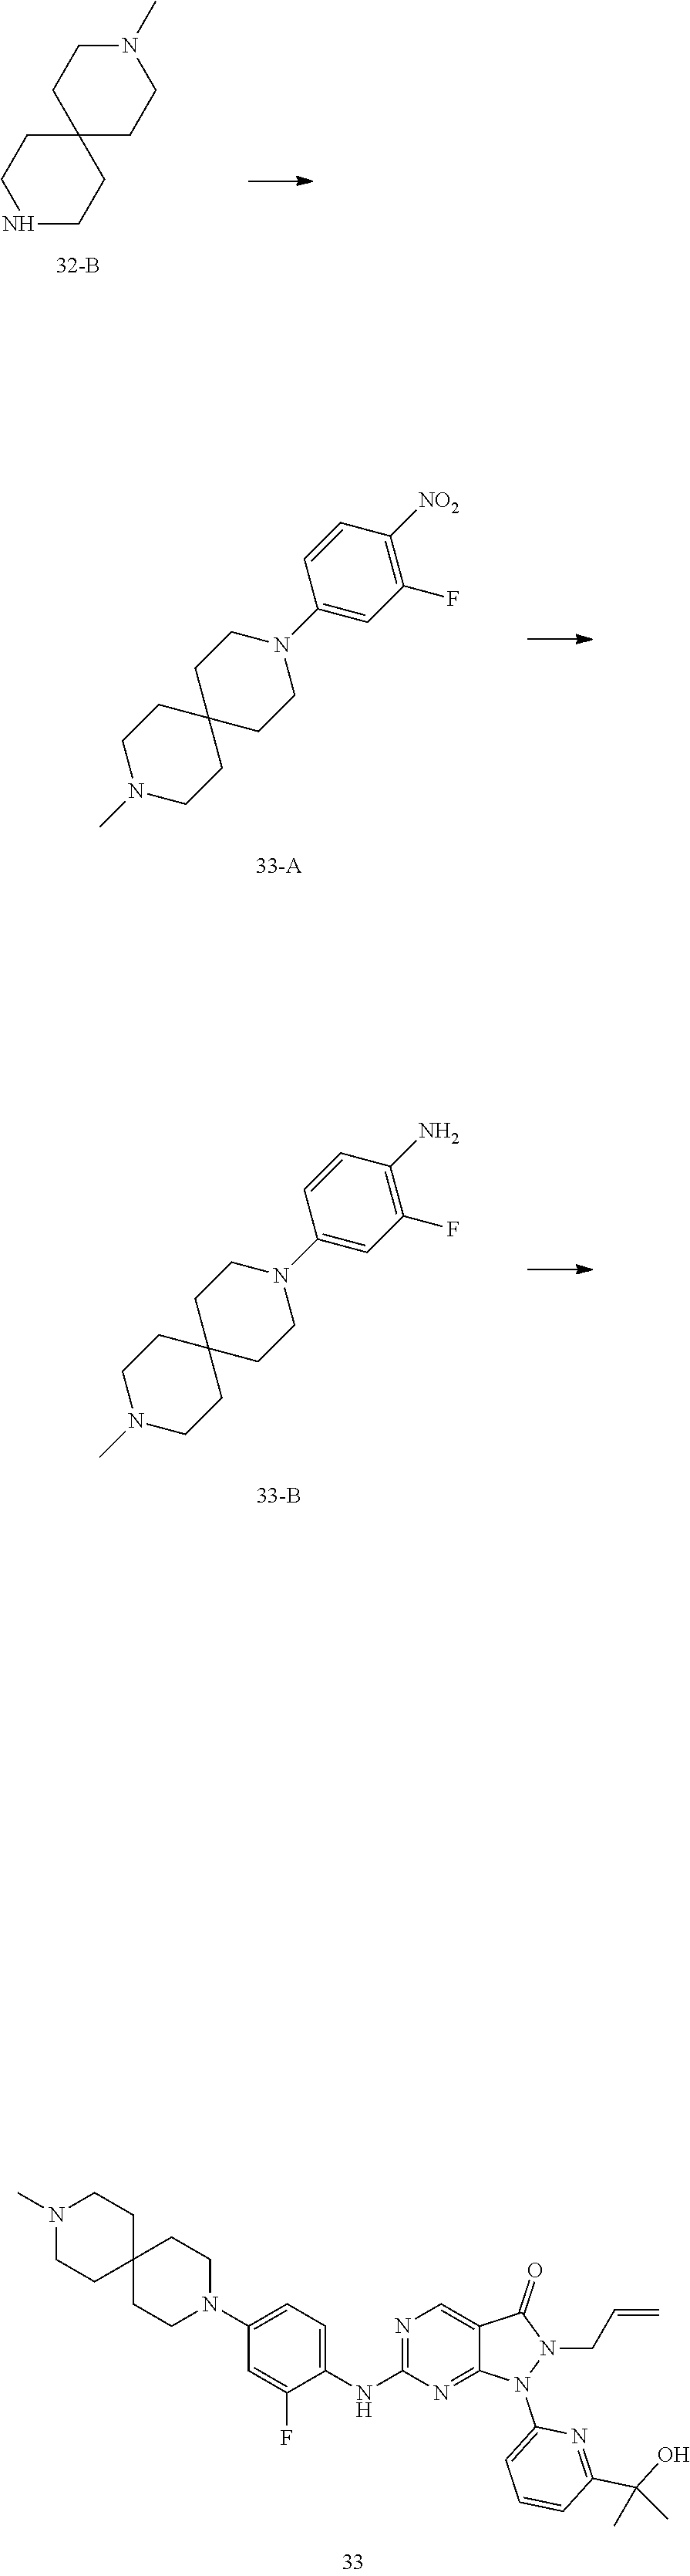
N1(C)CCC2(CC1)CCNCC2.C1(N2CCC3(CC2)CCN(C)CC3)=CC(F)=C([NO2])C=C1.C1(N2CCC3(CC2)CCN(C)CC3)=CC(F)=C(N)C=C1.N1=C(NC2=CC=C(N3CCC4(CC3)CCN(C)CC4)C=C2F)N=C2C(=C1)C(=O)N(CC=C)N2C1=CC=CC(C(O)(C)C)=N1
